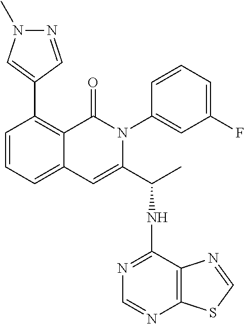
C1(C2=C3C(=CC=C2)C=C(C(NC2=NC=NC4=C2N=CS4)C)N(C2=CC(F)=CC=C2)C3=O)=CN(C)N=C1
